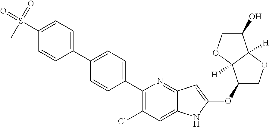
C1(C2=CC=C(C3=CC=C(S(=O)(=O)C)C=C3)C=C2)=C(Cl)C=C2C(=N1)C=C(OC1COC3([H])C1([H])OCC3O)N2
